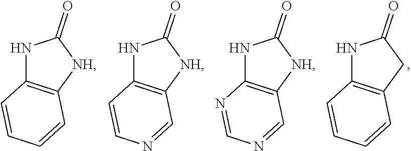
N1C2=C(CC1=O)C=CC=C2.N1C2=C([NH]C1=O)C=CC=C2.N1C2=C([NH]C1=O)C=NC=C2.N1C2=C([NH]C1=O)C=NC=N2
